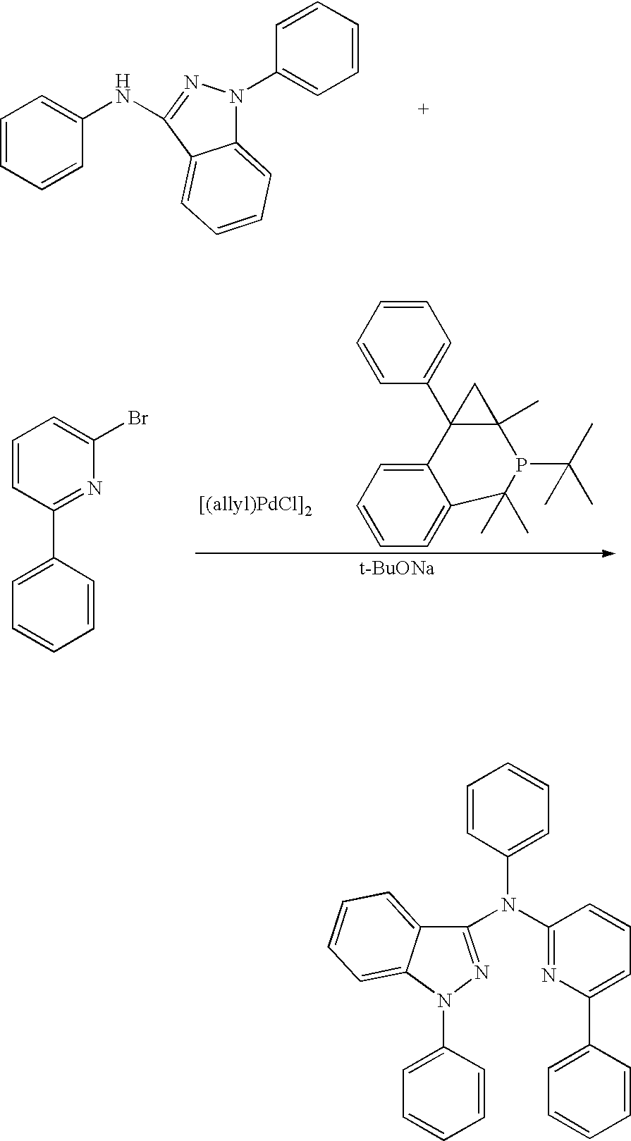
C1=CC=CC(C23C4=CC=CC=C4C(C)(C)P(C(C)(C)C)C2(C)C3)=C1.[t-BuONa].C1(C2=CC=CC=C2)=NC(Br)=CC=C1.C1=CC=CC(NC2=NN(C3=CC=CC=C3)C3=CC=CC=C32)=C1.C1(N(C2=NC(C3=CC=CC=C3)=CC=C2)C2=CC=CC=C2)=NN(C2=CC=CC=C2)C2=CC=CC=C12
